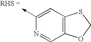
C1(->C)=CC2=C(C=N1)OCS2
